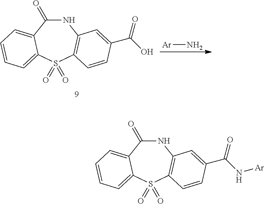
N1C(=O)C2=CC=CC=C2S(=O)(=O)C2=C1C=C(C(=O)N[Ar])C=C2.N1C(=O)C2=CC=CC=C2S(=O)(=O)C2=C1C=C(C(=O)O)C=C2.[Ar]N
